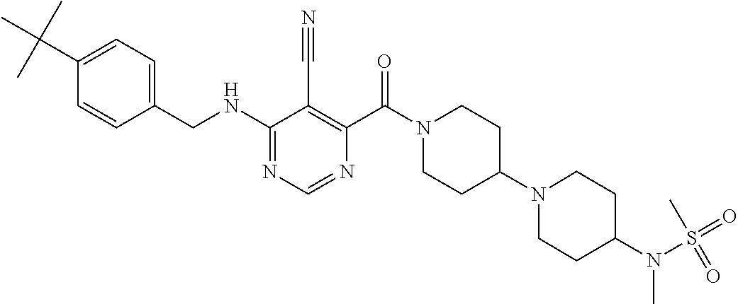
C1=CC(CNC2=NC=NC(C(N3CCC(N4CCC(N(S(=O)(=O)C)C)CC4)CC3)=O)=C2C#N)=CC=C1C(C)(C)C
